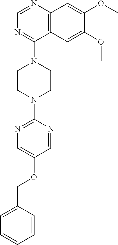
C12=C(N=CN=C1N1CCN(C3=NC=C(OCC4=CC=CC=C4)C=N3)CC1)C=C(OC)C(OC)=C2
